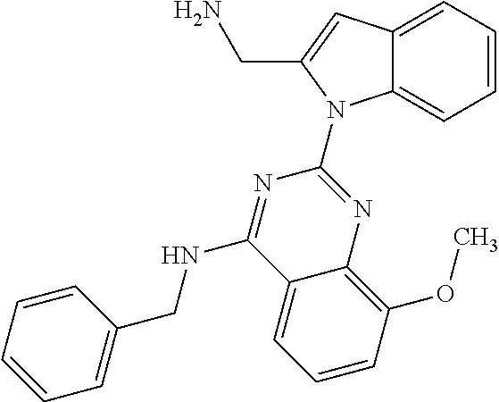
C12=CC=CC=C1N(C1=NC3=C(OC)C=CC=C3C(NCC3=CC=CC=C3)=N1)C(CN)=C2
